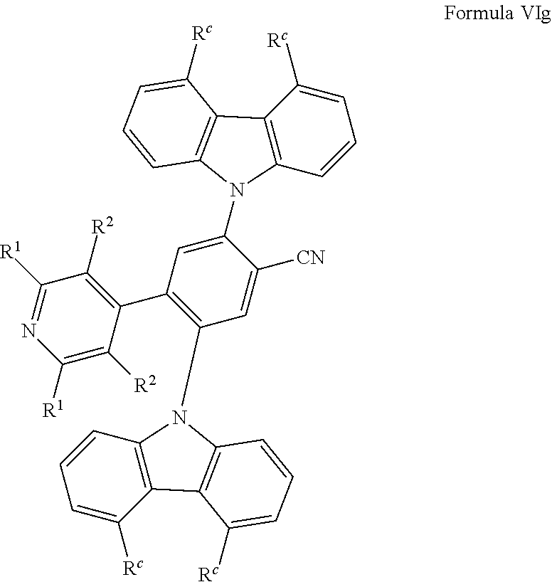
C1=C([Rc])C2=C(C=C1)N(C1=CC(C3=C([R2])C([R1])=NC([R1])=C3[R2])=C(N3C4=C(C([Rc])=CC=C4)C4=C3C=CC=C4[Rc])C=C1[CN])C1=C2C([Rc])=CC=C1
